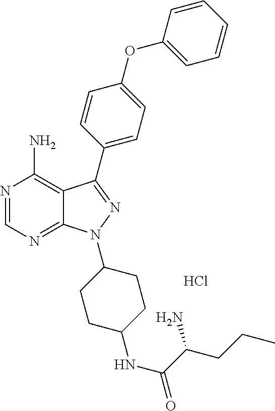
N1=CN=C2C(=C1N)C(C1=CC=C(OC3=CC=CC=C3)C=C1)=NN2C1CCC(NC(=O)C(CCC)N)CC1.Cl
